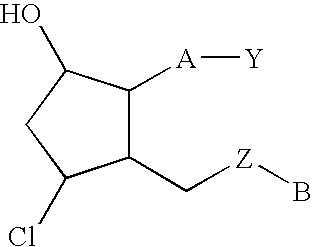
C1(C[Z]B)C([A][Y])C(O)CC1Cl
